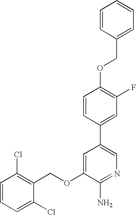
C1=CC=C(Cl)C(COC2=CC(C3=CC(F)=C(OCC4=CC=CC=C4)C=C3)=CN=C2N)=C1Cl
